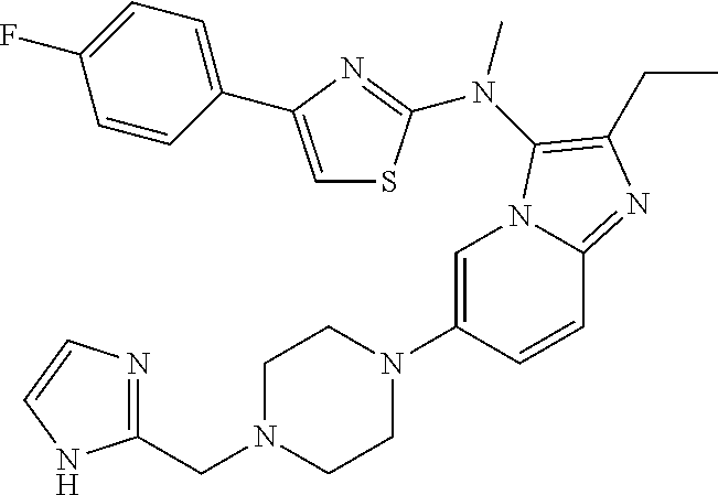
C1=C(N2CCN(CC3=NC=CN3)CC2)C=CC2=NC(CC)=C(N(C)C3=NC(C4=CC=C(F)C=C4)=CS3)N12
